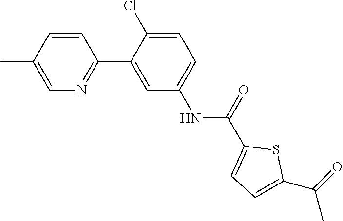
C1=CC(C)=CN=C1C1=CC(NC(=O)C2=CC=C(C(=O)C)S2)=CC=C1Cl
